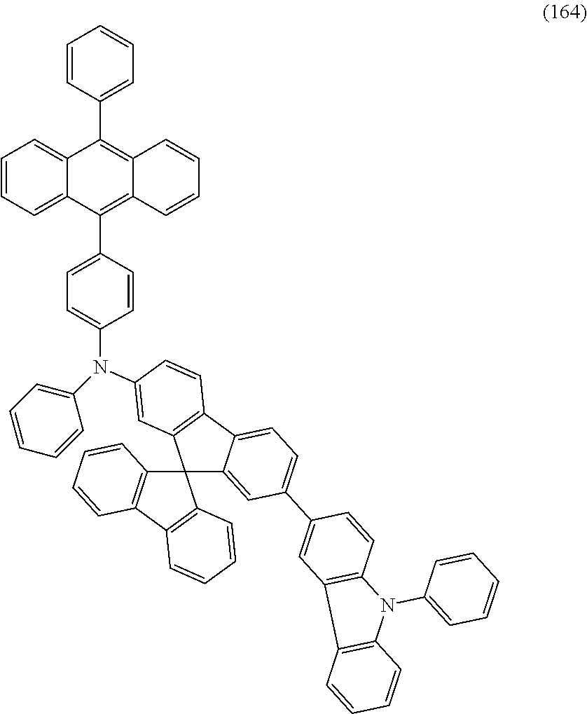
C1=CC(C2=C3C(=C(C4=CC=C(N(C5=CC=CC=C5)C5=CC6=C(C7=CC=C(C8=CC9=C(C=C8)N(C8=CC=CC=C8)C8=C9C=CC=C8)C=C7C67C6=C(C8=C7C=CC=C8)C=CC=C6)C=C5)C=C4)C4=CC=CC=C24)C=CC=C3)=CC=C1
